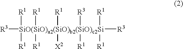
[R3][SiO(SiO)a2(SiO)b2(SiO)c2Si]([R3])([R1])([R1])([R1])([R1])([R1])([X2])([R3])([R1])([R1])[R1]
